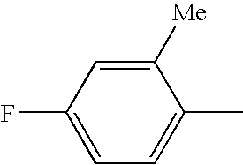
C1([Me])=CC(F)=CC=C1C
